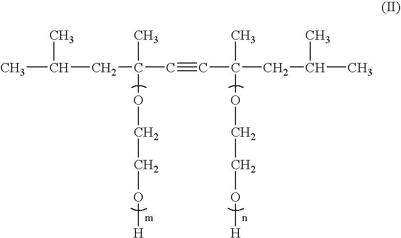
CC(C)CC(C#CC(CC(C)C)(C)OCCO[H])(C)OCCO[H]
